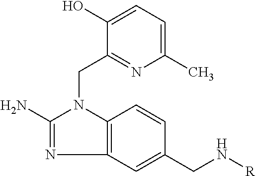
C12=C(C=C(CN[R])C=C1)N=C(N)N2CC1=NC(C)=CC=C1O
